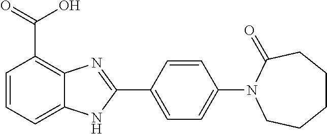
C1=C(C2=NC3=C(C(=O)O)C=CC=C3N2)C=CC(N2C(=O)CCCCC2)=C1
